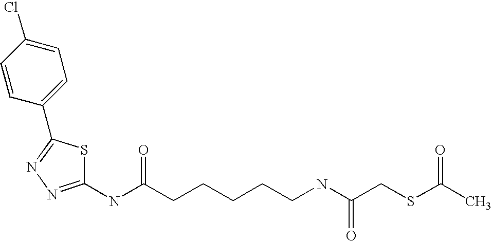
N(C(CCCCCNC(CSC(C)=O)=O)=O)C1=NN=C(C2=CC=C(Cl)C=C2)S1
